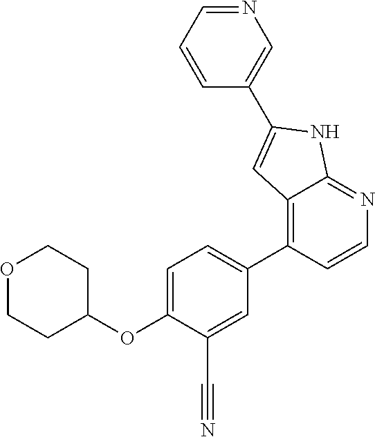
C1=C(OC2CCOCC2)C(C#N)=CC(C2=C3C(=NC=C2)NC(C2=CN=CC=C2)=C3)=C1
